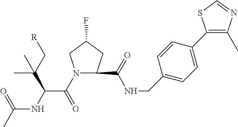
N1(C(C(NC(C)=O)C(C[R])(C)C)=O)CC(F)CC1C(NCC1=CC=C(C2=C(C)N=CS2)C=C1)=O
